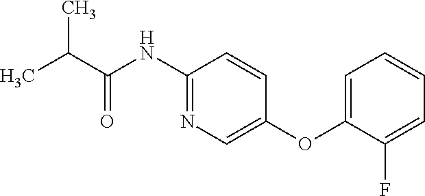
C1(NC(C(C)C)=O)=NC=C(OC2=CC=CC=C2F)C=C1
